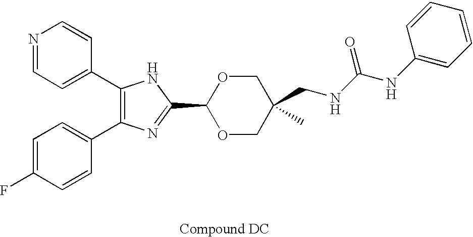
C1(C2=CC=NC=C2)=C(C2=CC=C(F)C=C2)N=C(C2OCC(CNC(NC3=CC=CC=C3)=O)(C)CO2)N1
